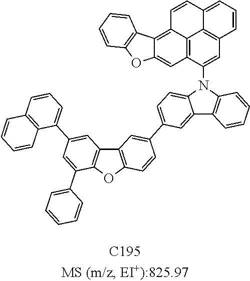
C12=C(OC3=C1C=C(C1=CC=CC4=C1C=CC=C4)C=C3C1=CC=CC=C1)C=CC(C1=CC=C3C(=C1)C1=C(N3C3=CC4=C5C6=C3C=C3C(=C6C=CC5=CC=C4)C4=C(O3)C=CC=C4)C=CC=C1)=C2
